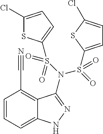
C1=CC=C2C(=C1C#N)C(N(S(=O)(=O)C1=CC=C(Cl)S1)S(=O)(=O)C1=CC=C(Cl)S1)=NN2
